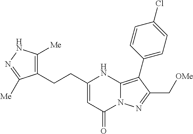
C1=CC(C2=C3N(N=C2C[OMe])C(=O)C=C(CCC2=C([Me])NN=C2[Me])N3)=CC=C1Cl
